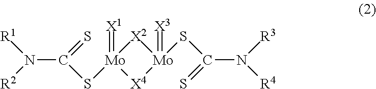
N(C(=S)S[Mo]1(=[X1])[X2][Mo](=[X3])(SC(=S)N([R3])[R4])[X4]1)([R1])[R2]
